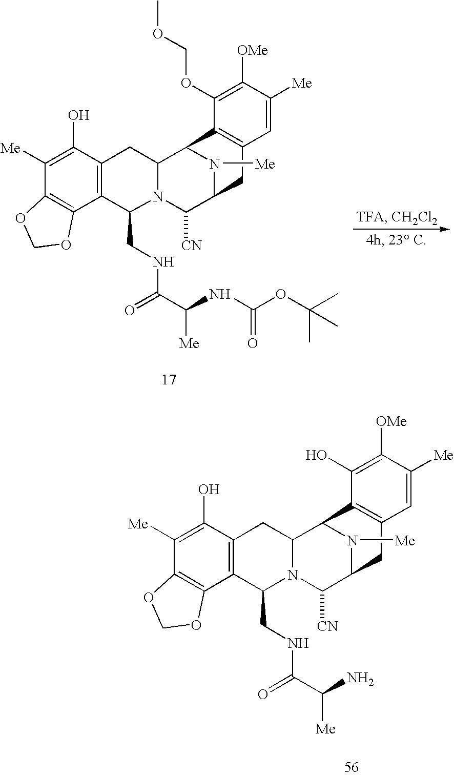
C12=C(C(O)=C([Me])C3=C1OCO3)CC1N(C2CNC(=O)C(N)[Me])C([CN])C2N([Me])C1C1=C(C2)C=C([Me])C([OMe])=C1O.C12=C(C(O)=C([Me])C3=C1OCO3)CC1N(C2CNC(=O)C(NC(OC(C)(C)C)=O)[Me])C([CN])C2N([Me])C1C1=C(C2)C=C([Me])C([OMe])=C1OCOC
